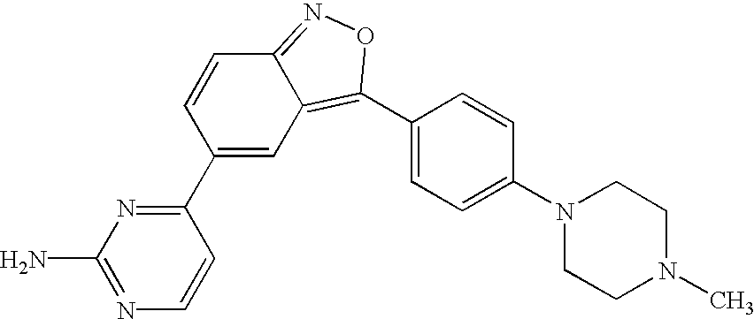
C12=NOC(C3=CC=C(N4CCN(C)CC4)C=C3)=C1C=C(C1=NC(N)=NC=C1)C=C2
